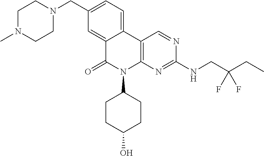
C1N(C)CCN(CC2=CC=C3C(=C2)C(=O)N(C2CCC(O)CC2)C2=C3C=NC(NCC(CC)(F)F)=N2)C1
